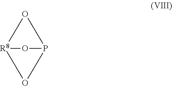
[R8]12OP(O1)O2
